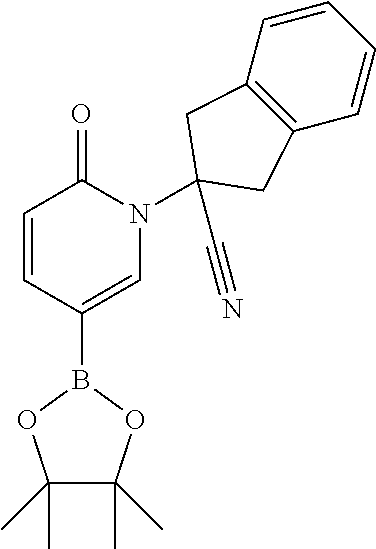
C1(B2OC(C)(C)C(C)(C)O2)=CN(C2(C#N)CC3=C(C=CC=C3)C2)C(=O)C=C1
